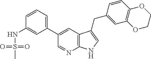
C1(C2=CC3=C(N=C2)NC=C3CC2=CC3=C(C=C2)OCCO3)=CC=CC(NS(C)(=O)=O)=C1
